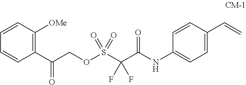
S(C(C(NC1=CC=C(C=C)C=C1)=O)(F)F)(=O)(=O)OCC(C1=C([OMe])C=CC=C1)=O
